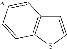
C12=C(C=CS1)C=CC=C2
